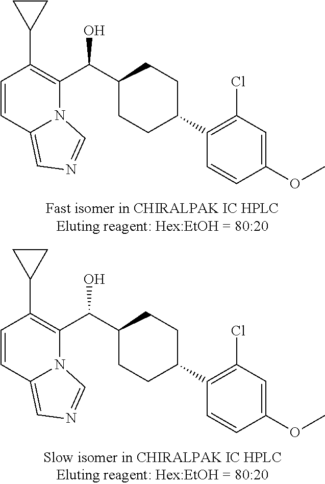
C1=C(OC)C=CC(C2CCC(C(C3=C(C4CC4)C=CC4=CN=CN34)O)CC2)=C1Cl.C1=C(OC)C=CC(C2CCC(C(C3=C(C4CC4)C=CC4=CN=CN34)O)CC2)=C1Cl
